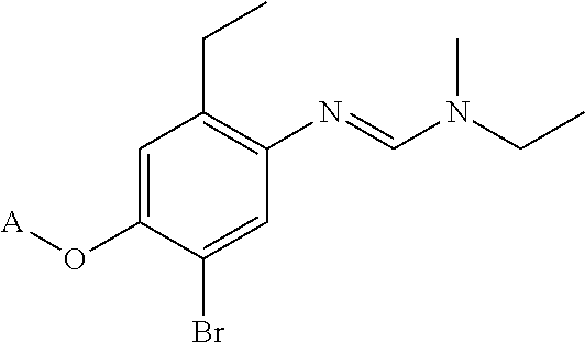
C1=C(O[A])C(Br)=CC(N=CN(CC)C)=C1CC
